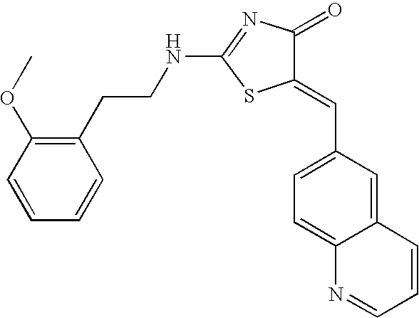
C12=CC(C=C3C(=O)N=C(NCCC4=C(OC)C=CC=C4)S3)=CC=C1N=CC=C2
